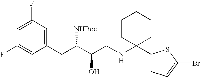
C1=C(F)C=C(CC(C(CNC2(C3=CC=C(Br)S3)CCCCC2)O)[NHBoc])C=C1F
